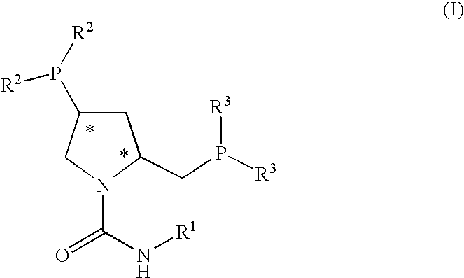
C1C(P([R2])[R2])CN(C(N[R1])=O)C1CP([R3])[R3]
